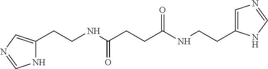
C(CNC(CCC(NCCC1=CN=CN1)=O)=O)C1=CN=CN1
